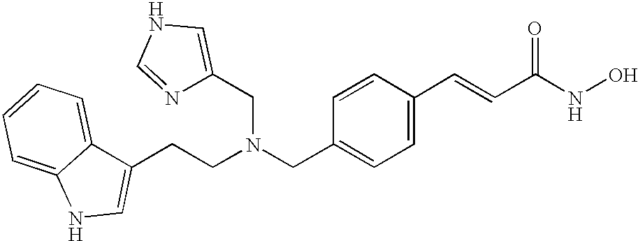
C1(CCN(CC2=CC=C(C=CC(NO)=O)C=C2)CC2=CNC=N2)=CNC2=CC=CC=C12
